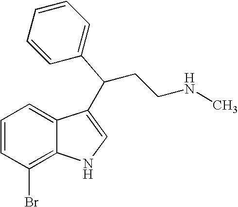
C1=CC(Br)=C2C(=C1)C(C(CCNC)C1=CC=CC=C1)=CN2
